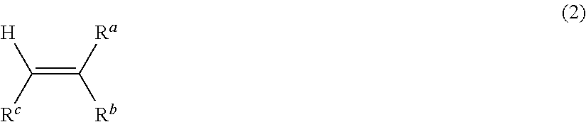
C(=C([Ra])[Rb])([H])[Rc]
